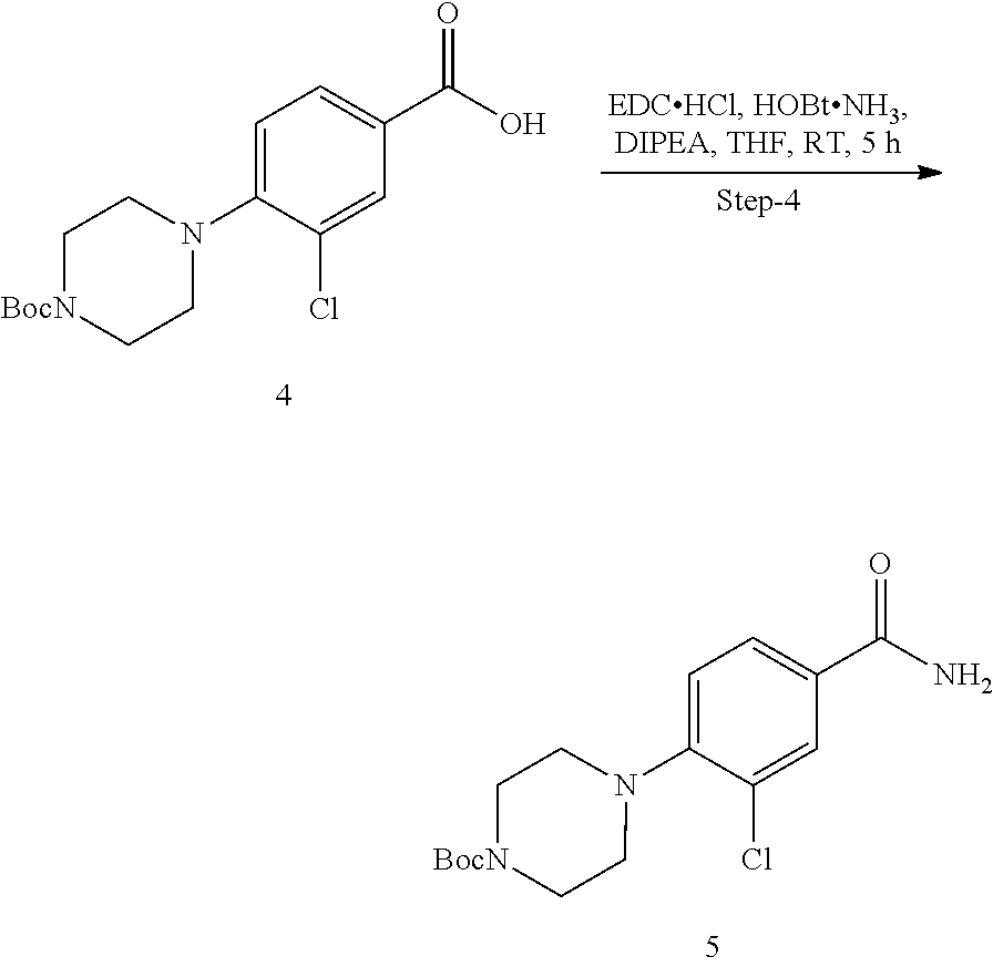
C1=C(N2CC[BocN]CC2)C(Cl)=CC(C(O)=O)=C1.C1=C(N2CC[BocN]CC2)C(Cl)=CC(C(N)=O)=C1
